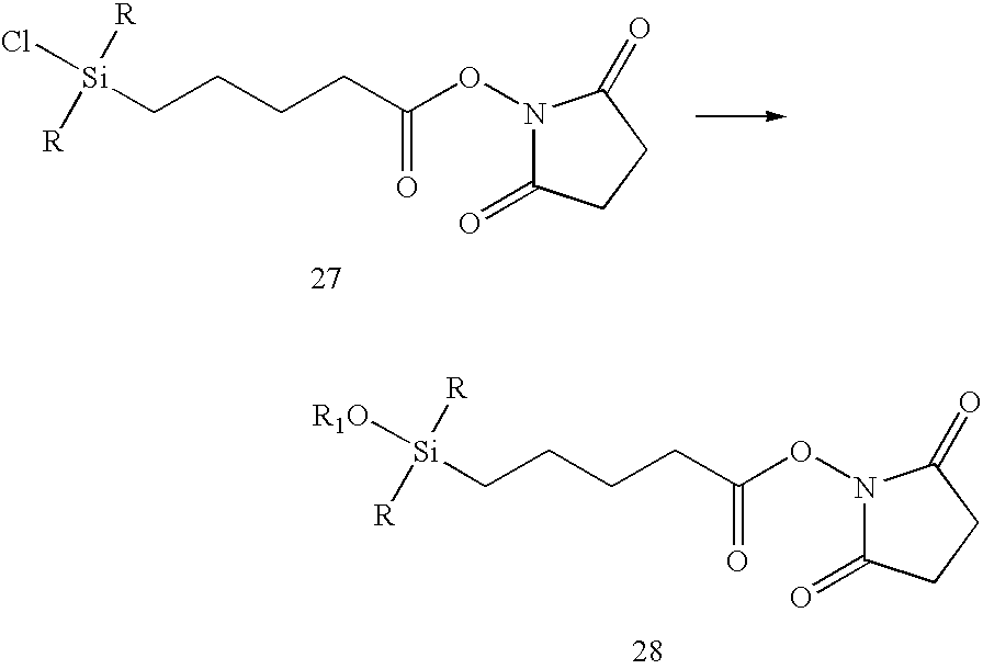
C(CCCC(ON1C(=O)CCC1=O)=O)[Si]([R])([R])Cl.C(CCCC(ON1C(=O)CCC1=O)=O)[Si]([R])([R])[R1O]
